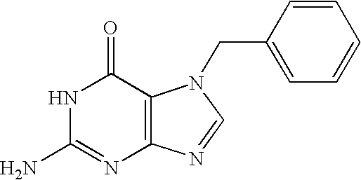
N1C(N)=NC2=C(C1=O)N(CC1=CC=CC=C1)C=N2
